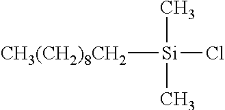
[CH3(CH2)8CH2][Si](Cl)(C)C
